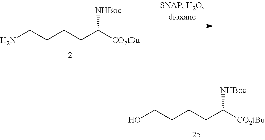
OCCCCC([CO2tBu])[NHBoc].NCCCCC([CO2tBu])[NHBoc]
